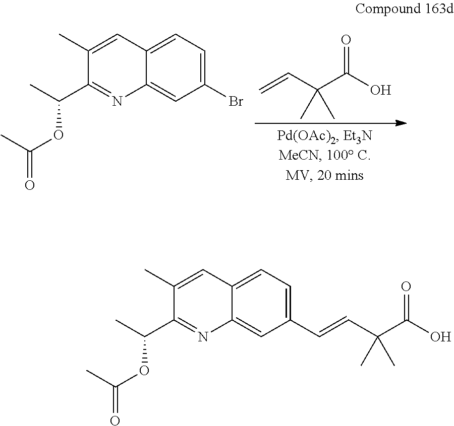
C=CC(C(O)=O)(C)C.CC(C1=NC2=CC(Br)=CC=C2C=C1C)OC(C)=O.CC(C1=NC2=CC(C=CC(C(O)=O)(C)C)=CC=C2C=C1C)OC(C)=O
